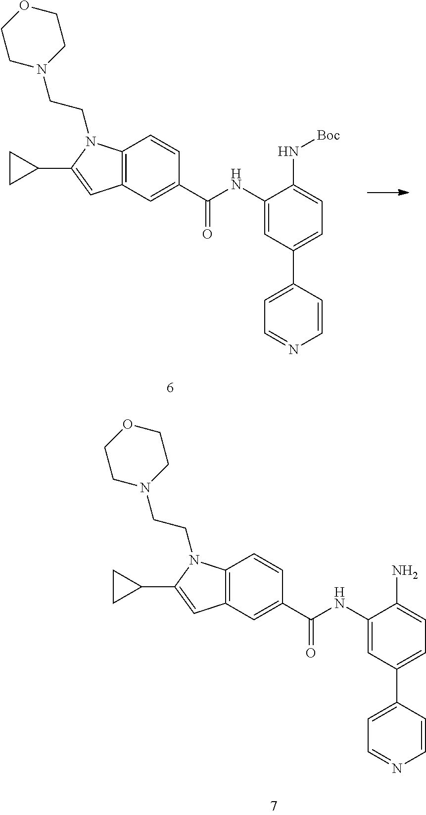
C12=C(C=C(C(NC3=CC(C4=CC=NC=C4)=CC=C3N)=O)C=C1)C=C(C1CC1)N2CCN1CCOCC1.C12=C(C=C(C(NC3=CC(C4=CC=NC=C4)=CC=C3N[Boc])=O)C=C1)C=C(C1CC1)N2CCN1CCOCC1
